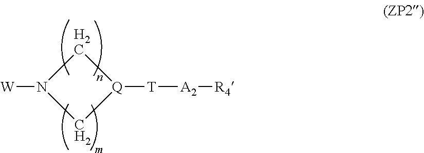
C1N([W])C[Q]1[T][A2][R4]
